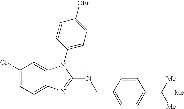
C1(Cl)=CC=C2C(=C1)N(C1=CC=C([OEt])C=C1)C(NCC1=CC=C(C([Me])([Me])[Me])C=C1)=N2
